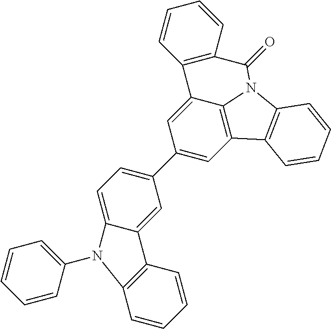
C1(C2=CC=C3C(=C2)C2=C(C=CC=C2)N3C2=CC=CC=C2)=CC2=C3C(=C1)C1=C(C=CC=C1)C(=O)N3C1=C2C=CC=C1
